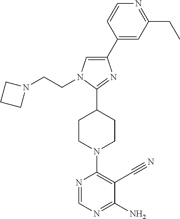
C1(C2=CC(CC)=NC=C2)=CN(CCN2CCC2)C(C2CCN(C3=C(C#N)C(N)=NC=N3)CC2)=N1
